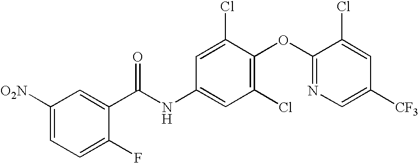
C1([O2N])=CC=C(F)C(C(NC2=CC(Cl)=C(OC3=NC=C([CF3])C=C3Cl)C(Cl)=C2)=O)=C1
